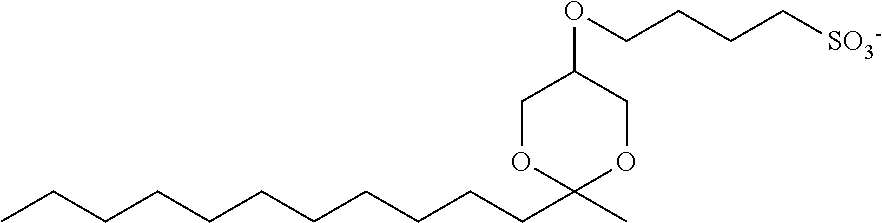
C1OC(C)(CCCCCCCCCCC)OCC1OCCCC[SO3-]
